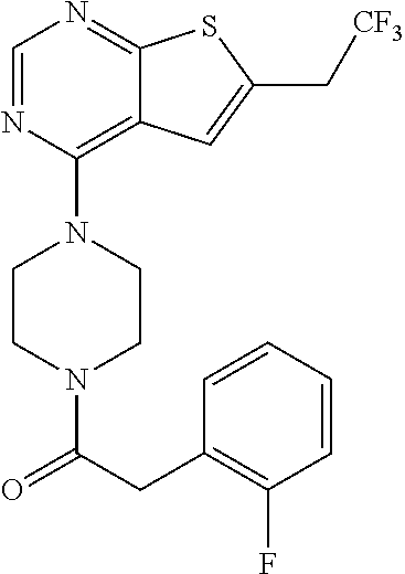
C1CN(C(CC2=C(F)C=CC=C2)=O)CCN1C1=C2C(=NC=N1)SC(C[CF3])=C2
